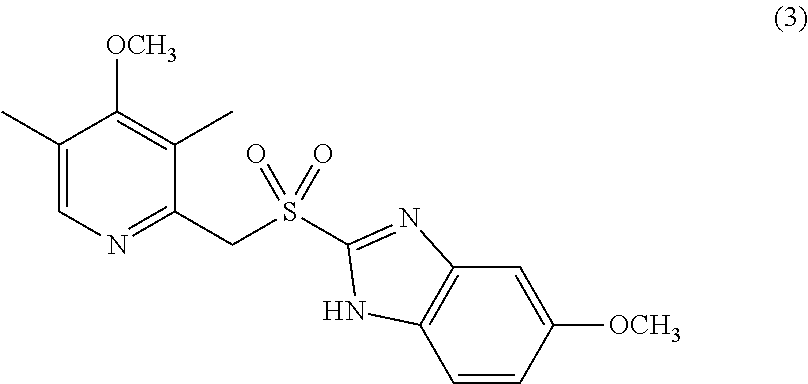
C1(C)=CN=C(CS(C2=NC3=C(C=CC([OCH3])=C3)N2)(=O)=O)C(C)=C1[OCH3]
